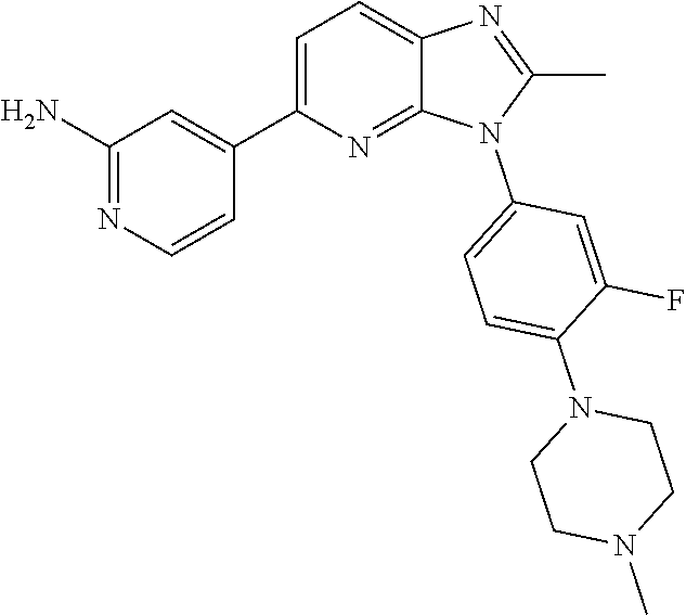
C1(C)=NC2=CC=C(C3=CC(N)=NC=C3)N=C2N1C1=CC=C(N2CCN(C)CC2)C(F)=C1
